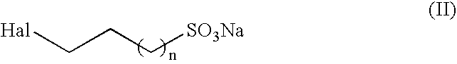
[Hal]CCC[SO3Na]
